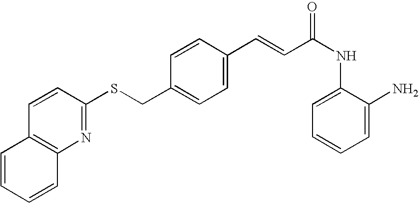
S(CC1=CC=C(C=CC(NC2=CC=CC=C2N)=O)C=C1)C1=NC2=C(C=C1)C=CC=C2
